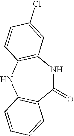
N1C(=O)C2=C(NC3=C1C=C(Cl)C=C3)C=CC=C2
